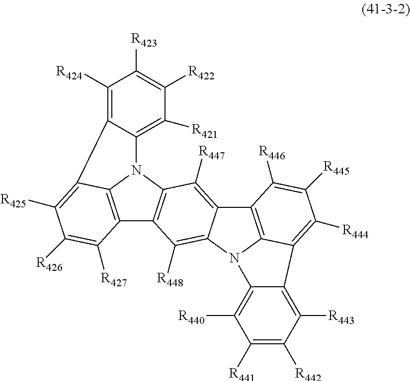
C12=C3N(C4=C1C([R448])=C1C(=C4[R447])C4=C5N1C1=C([R440])C([R441])=C([R442])C([R443])=C1C5=C([R444])C([R445])=C4[R446])C1=C([R421])C([R422])=C([R423])C([R424])=C1C3=C([R425])C([R426])=C2[R427]
